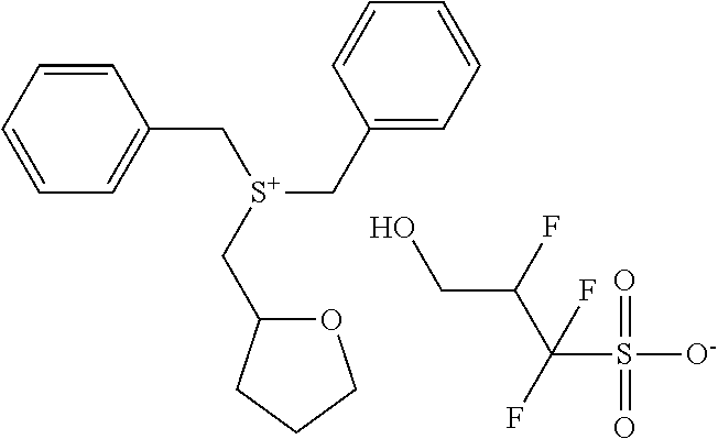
OCC(C(S([O-])(=O)=O)(F)F)F.C1=CC(C[S+](CC2OCCC2)CC2=CC=CC=C2)=CC=C1
